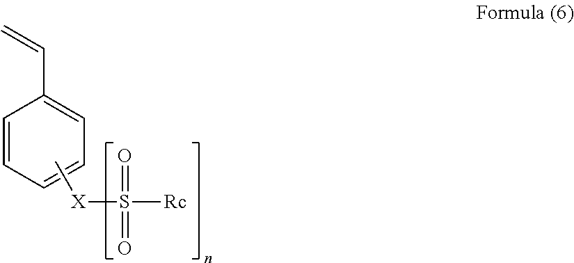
C1=CC=CC=C1C=C.C[X]S(=O)([Rc])=O
